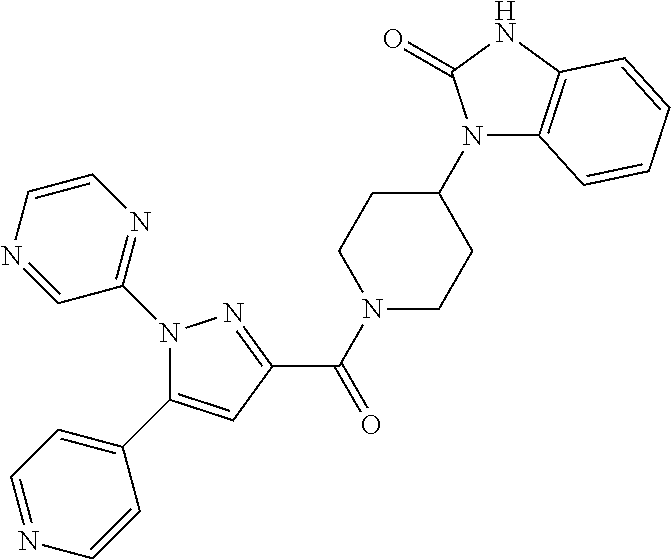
N1(C2=NC=CN=C2)C(C2=CC=NC=C2)=CC(C(=O)N2CCC(N3C4=C(NC3=O)C=CC=C4)CC2)=N1
